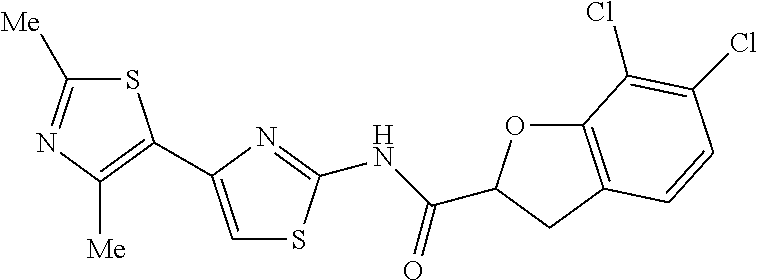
C1([Me])=NC([Me])=C(C2=CSC(NC(=O)C3OC4=C(C3)C=CC(Cl)=C4Cl)=N2)S1
